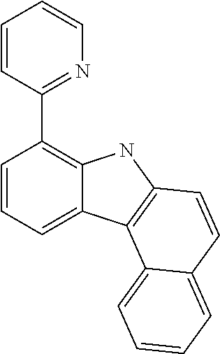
C1=CC=C2C(=C1C1=NC=CC=C1)NC1=C2C2=CC=CC=C2C=C1
